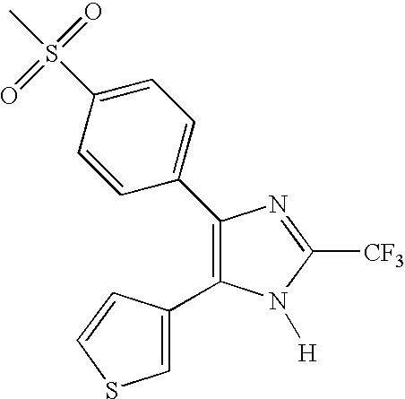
C1(C2=CC=C(S(=O)(=O)C)C=C2)=C(C2=CSC=C2)N([H])C([CF3])=N1
